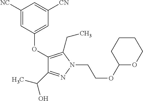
C1(OC2=CC([CN])=CC([NC])=C2)=C(CC)N(CCOC2OCCCC2)N=C1C(C)O
